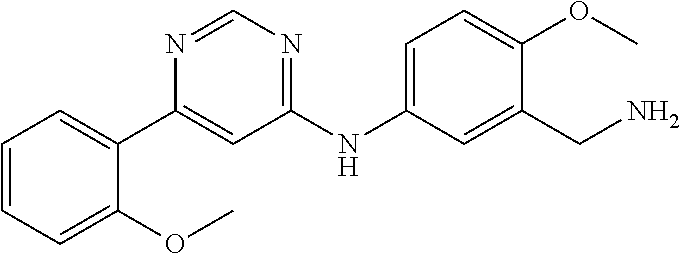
C1(C2=CC=CC=C2OC)=CC(NC2=CC=C(OC)C(CN)=C2)=NC=N1
